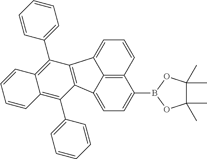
C12=C3C(=CC=C1B1OC(C)(C)C(C)(C)O1)C1=C(C3=CC=C2)C(C2=CC=CC=C2)=C2C(=C1C1=CC=CC=C1)C=CC=C2
